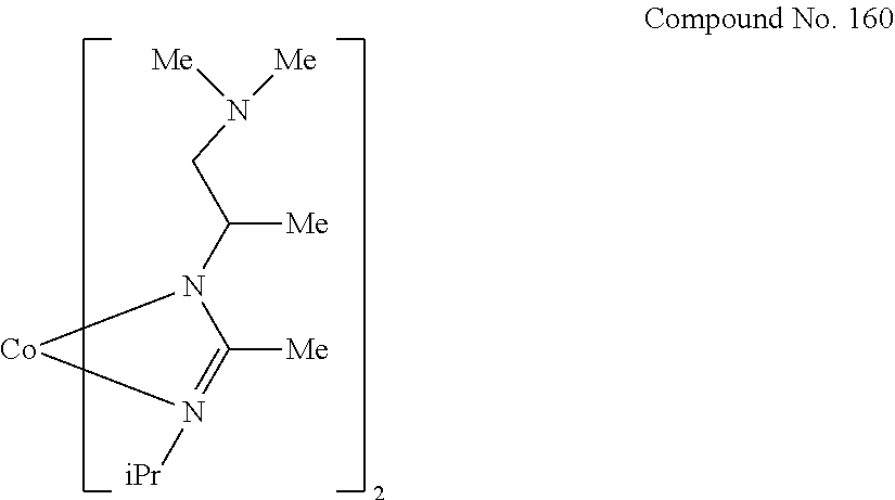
N1(C(CN([Me])[Me])[Me])C([Me])=N([iPr])[Co]1
